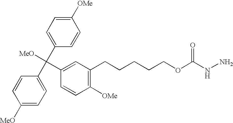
C1([MeO])=CC=C(C(C2=CC=C([OMe])C=C2)([MeO])C2=CC(CCCCCOC(=O)NN)=C([OMe])C=C2)C=C1
